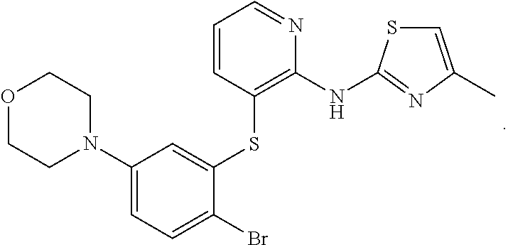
C1=CC(SC2=CC(N3CCOCC3)=CC=C2Br)=C(NC2=NC(C)=CS2)N=C1
